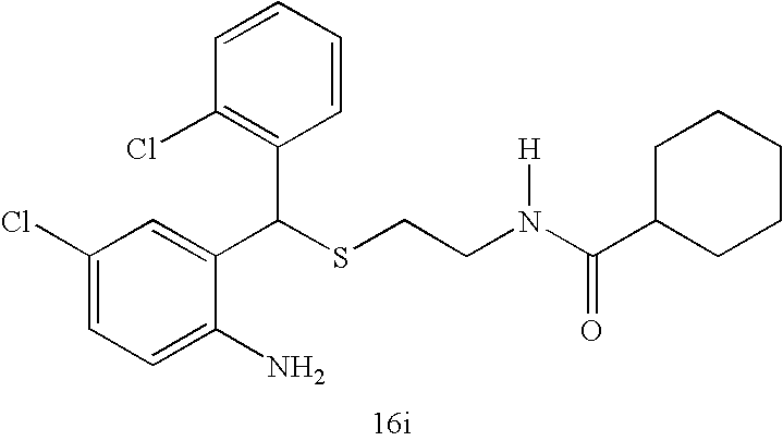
C1=C(N)C(C(SCCN(C(=O)C2CCCCC2)[H])C2=C(Cl)C=CC=C2)=CC(Cl)=C1
